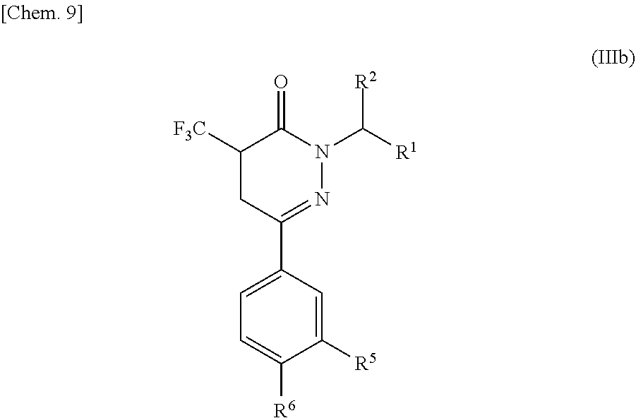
C1=C(C2=NN(C([R1])[R2])C(=O)C([F3C])C2)C=C([R5])C([R6])=C1
